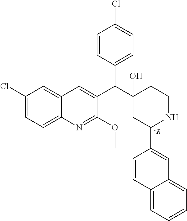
C1(Cl)=CC=C2C(=C1)C=C(C(C1(O)CC(C3=CC4=CC=CC=C4C=C3)NCC1)C1=CC=C(Cl)C=C1)C(OC)=N2.[*R]
